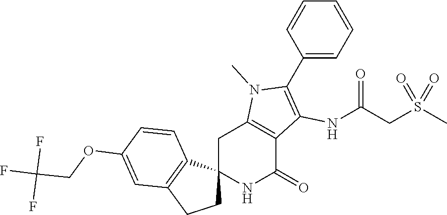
C12(NC(=O)C3=C(C1)N(C)C(C1=CC=CC=C1)=C3NC(CS(C)(=O)=O)=O)CCC1=C2C=CC(OCC(F)(F)F)=C1
